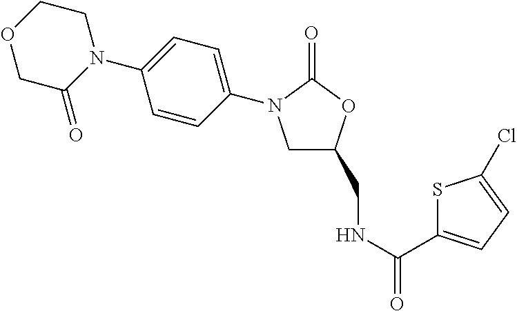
C1C(CNC(=O)C2=CC=C(Cl)S2)OC(=O)N1C1=CC=C(N2CCOCC2=O)C=C1
